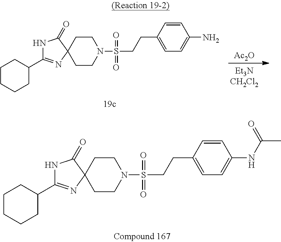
N1C(C2CCCCC2)=NC2(C1=O)CCN(S(CCC1=CC=C(NC(=O)C)C=C1)(=O)=O)CC2.[Ac2O].N1C(C2CCCCC2)=NC2(C1=O)CCN(S(CCC1=CC=C(N)C=C1)(=O)=O)CC2
